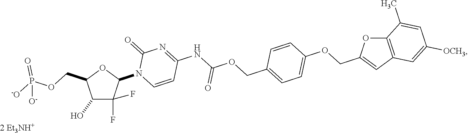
[2 Et3NH+].C1(O)C(F)(F)C(N2C=CC(NC(OCC3=CC=C(OCC4=CC5=C(O4)C(C)=CC([OCH3])=C5)C=C3)=O)=NC2=O)OC1COP([-O])(=O)[O-]
